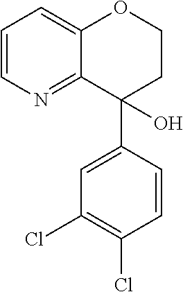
C1=CN=C2C(=C1)OCCC2(C1=CC(Cl)=C(Cl)C=C1)O
